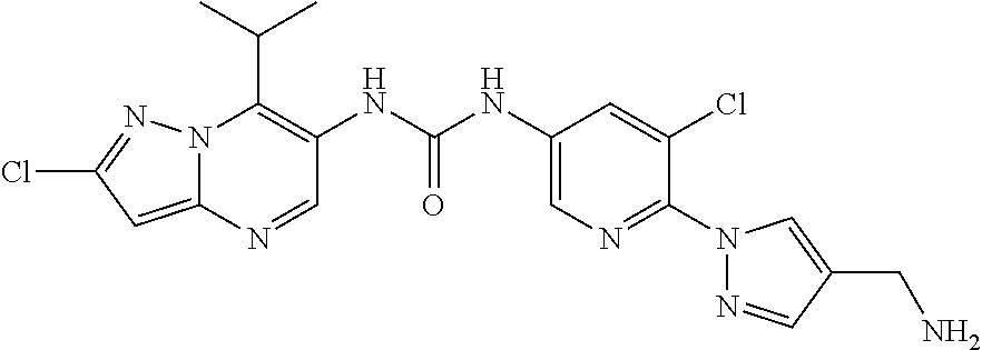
N12C(=CC(Cl)=N1)N=CC(NC(NC1=CN=C(N3N=CC(CN)=C3)C(Cl)=C1)=O)=C2C(C)C
